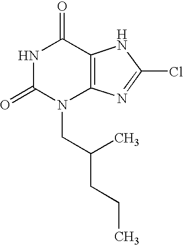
N1C(=O)N(CC(C)CCC)C2=C(C1=O)NC(Cl)=N2
